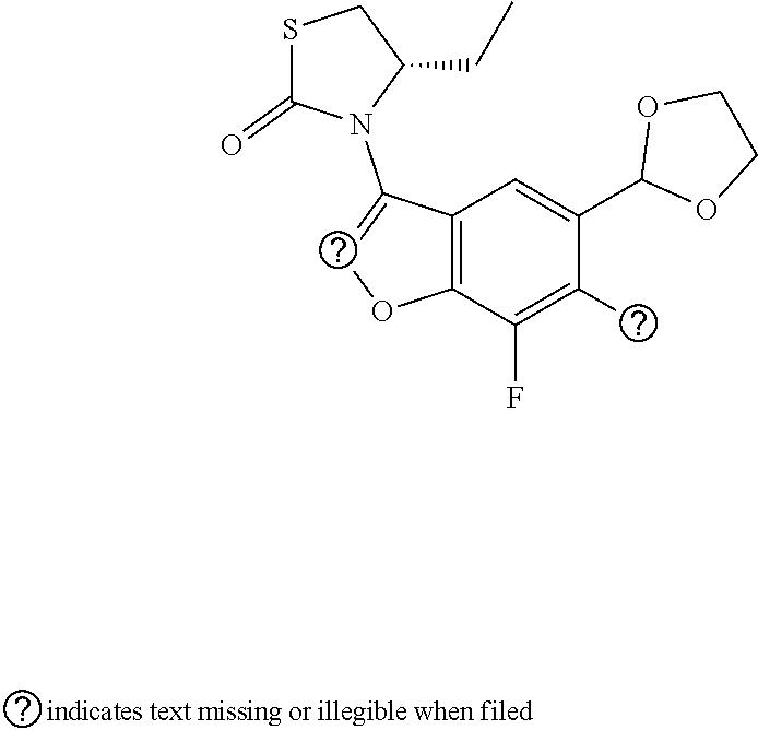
C12=C(C(F)=C(F)C(C3OCCO3)=C1)OC=C2N1C(CC)CSC1=O
